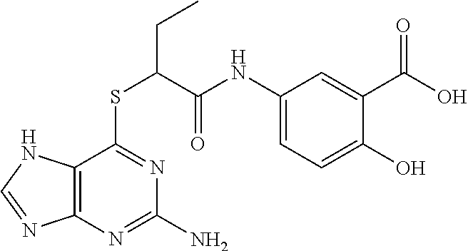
C12=C(N=C(N)N=C1SC(C(NC1=CC=C(O)C(C(O)=O)=C1)=O)CC)N=CN2
